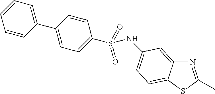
N1=C(C)SC2=CC=C(NS(C3=CC=C(C4=CC=CC=C4)C=C3)(=O)=O)C=C12
